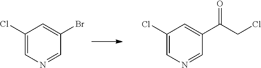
C1(Cl)=CN=CC(C(CCl)=O)=C1.C1(Cl)=CN=CC(Br)=C1
